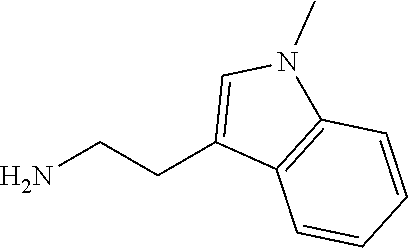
C(CN)C1=CN(C)C2=C1C=CC=C2
